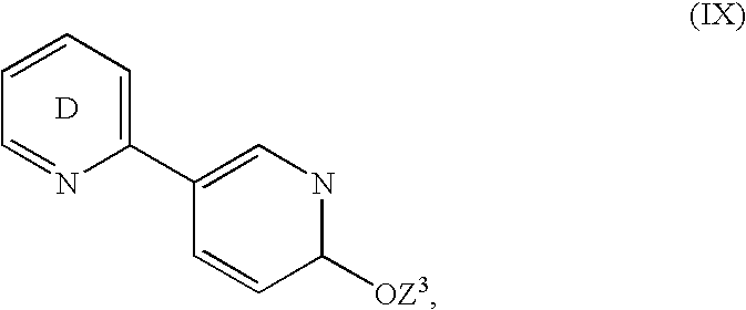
C1(C2=CNC([OZ3])C=C2)=CC=CC=N1.[D]
